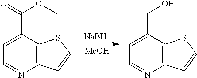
C12=C(C(C(=O)OC)=CC=N1)SC=C2.C12=C(C(CO)=CC=N1)SC=C2.[NaBH4].[MeOH]
